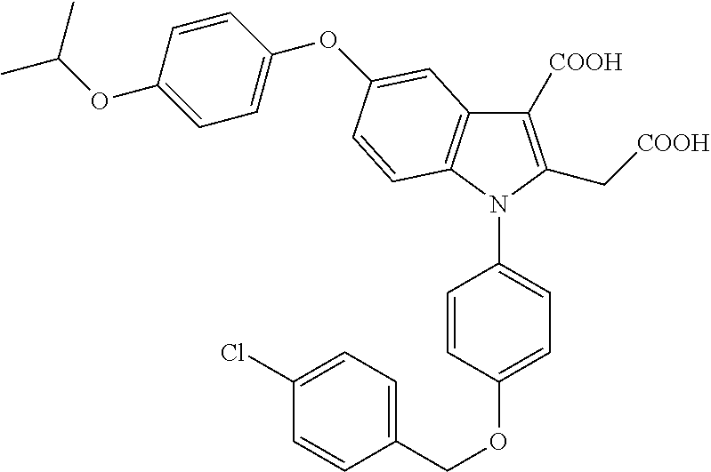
C1([COOH])=C(C[COOH])N(C2=CC=C(OCC3=CC=C(Cl)C=C3)C=C2)C2=C1C=C(OC1=CC=C(OC(C)C)C=C1)C=C2
